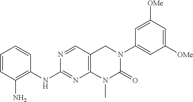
C1=CC(N)=C(NC2=NC3=C(C=N2)CN(C2=CC([OMe])=CC([OMe])=C2)C(=O)N3C)C=C1
